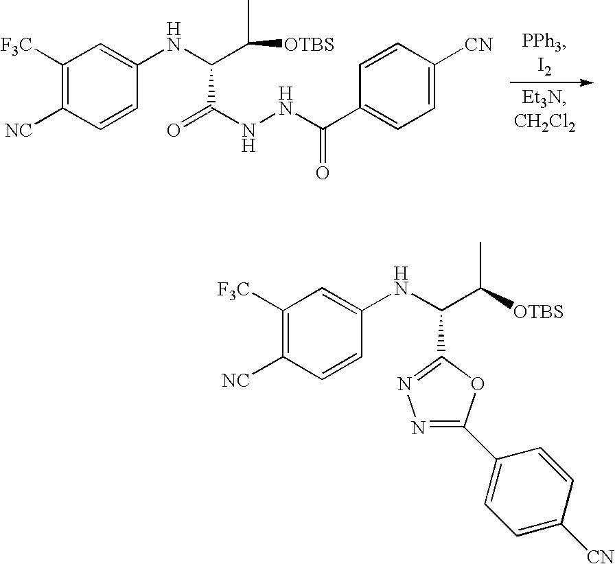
C1([F3C])=C([NC])C=CC(NC(C([OTBS])C)C(=O)NNC(C2=CC=C([CN])C=C2)=O)=C1.C1([F3C])=C([NC])C=CC(NC(C([OTBS])C)C2=NN=C(C3=CC=C([CN])C=C3)O2)=C1
